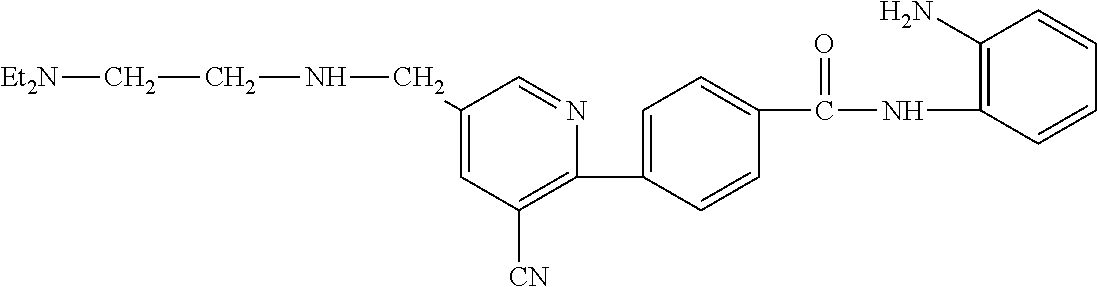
C1(CNCC[Et2N])=CC([CN])=C(C2=CC=C(C(NC3=C(N)C=CC=C3)=O)C=C2)N=C1
